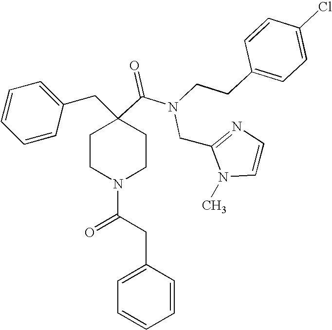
C1=CC=CC(CC2(C(=O)N(CCC3=CC=C(Cl)C=C3)CC3=NC=CN3C)CCN(C(CC3=CC=CC=C3)=O)CC2)=C1
